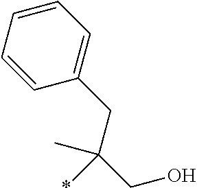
C1=CC=CC(CC(CO)(C)*)=C1
